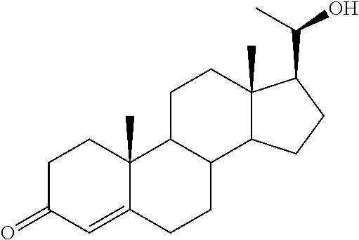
C1C(=O)C=C2C(C)(C1)C1C(CC2)C2C(C)(CC1)C(C(O)C)CC2
